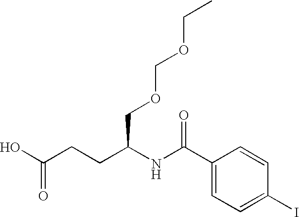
OC(CCC(NC(C1=CC=C(I)C=C1)=O)COCOCC)=O
